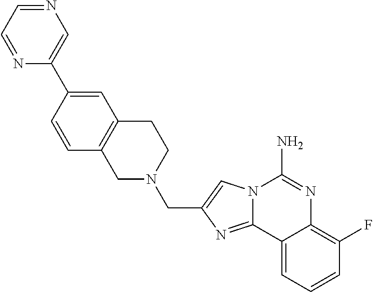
C12=C(CN(CC3=CN4C(=N3)C3=CC=CC(F)=C3N=C4N)CC1)C=CC(C1=CN=CC=N1)=C2
